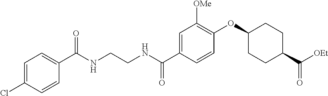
C1=C(C(NCCNC(C2=CC=C(Cl)C=C2)=O)=O)C=CC(OC2CCC(C(=O)[OEt])CC2)=C1[OMe]
